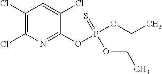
C1(Cl)=C(Cl)N=C(OP(OCC)(=S)OCC)C(Cl)=C1
